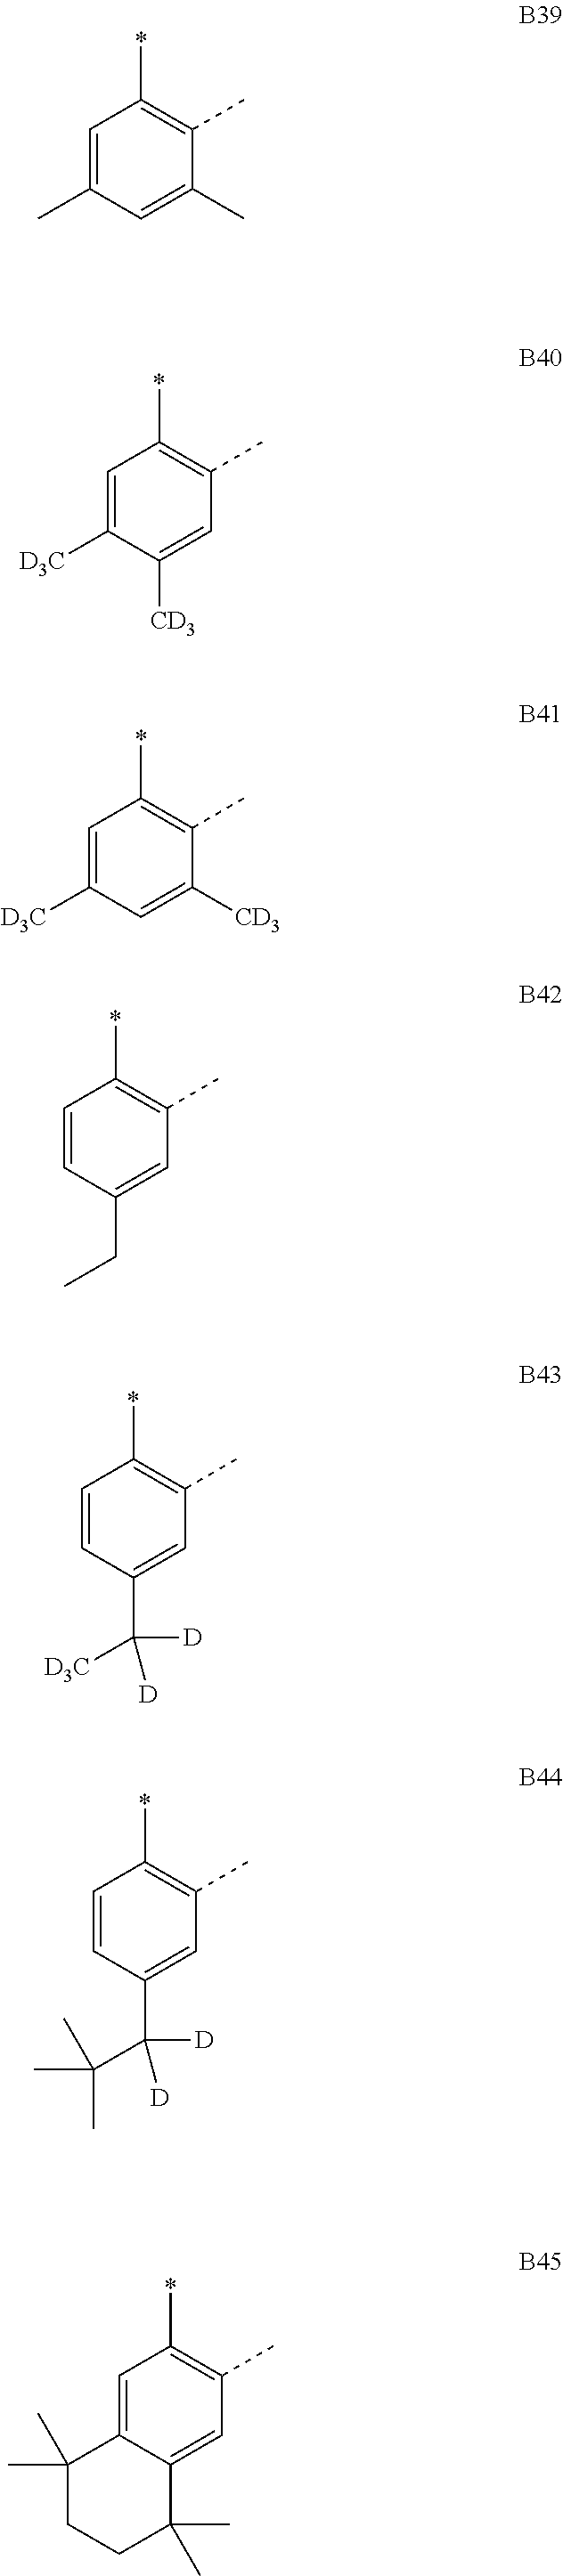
C1=C(C)C=C(C)C(C)=C1*.C1=C([D3C])C([CD3])=CC(C)=C1*.C1=C([D3C])C=C([CD3])C(C)=C1*.C1=CC(CC)=CC(C)=C1*.C1=CC(C([D3C])([D])[D])=CC(C)=C1*.C1=CC(C(C(C)(C)C)([D])[D])=CC(C)=C1*.C1=C2C(=CC(C)=C1*)C(C)(C)CCC2(C)C
